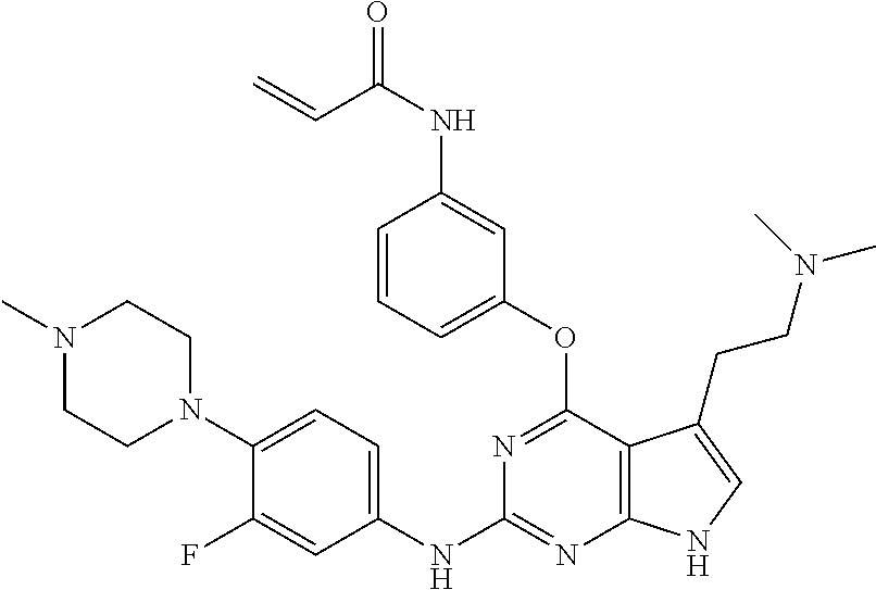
C1(NC2=NC3=C(C(OC4=CC=CC(NC(C=C)=O)=C4)=N2)C(CCN(C)C)=CN3)=CC=C(N2CCN(C)CC2)C(F)=C1
